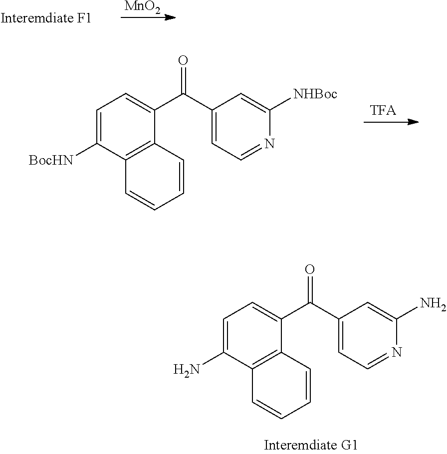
C1=C(N)C2=C(C(C(C3=CC=NC(N)=C3)=O)=C1)C=CC=C2.[MnO2].C1=C([BocHN])C2=C(C(C(C3=CC=NC([NHBoc])=C3)=O)=C1)C=CC=C2.[TFA]
